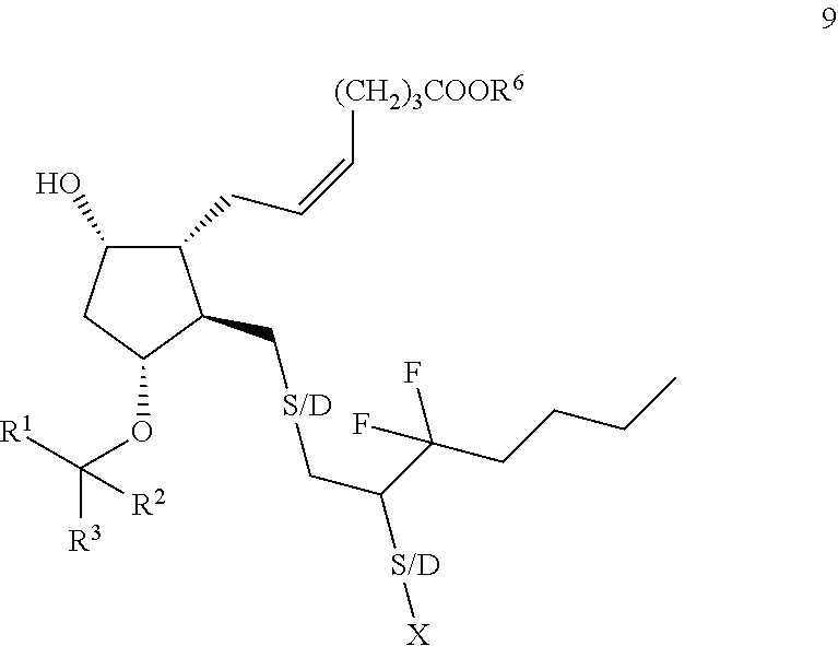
C1(O)C(CC=C[(CH2)3COOR6])C(C[S/D]CC([S/D][X])C(CCCC)(F)F)C(OC([R1])([R3])[R2])C1
